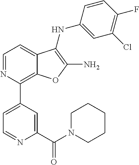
C1(Cl)=C(F)C=CC(NC2=C(N)OC3=C(C4=CC=NC(C(N5CCCCC5)=O)=C4)N=CC=C32)=C1
